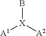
B[X]([A1])[A2]
